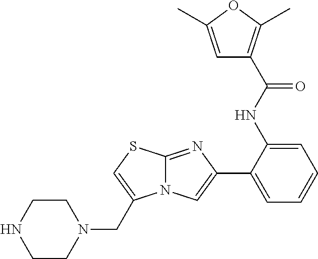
C12=NC(C3=CC=CC=C3NC(=O)C3=C(C)OC(C)=C3)=CN1C(CN1CCNCC1)=CS2
